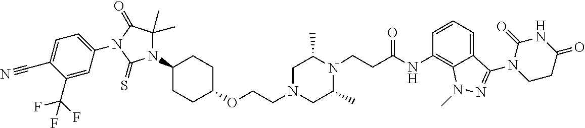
C1(C)CN(CCOC2CCC(N3C(C)(C)C(=O)N(C4=CC=C(C#N)C(C(F)(F)F)=C4)C3=S)CC2)CC(C)N1CCC(NC1=C2C(=CC=C1)C(N1CCC(=O)NC1=O)=NN2C)=O
